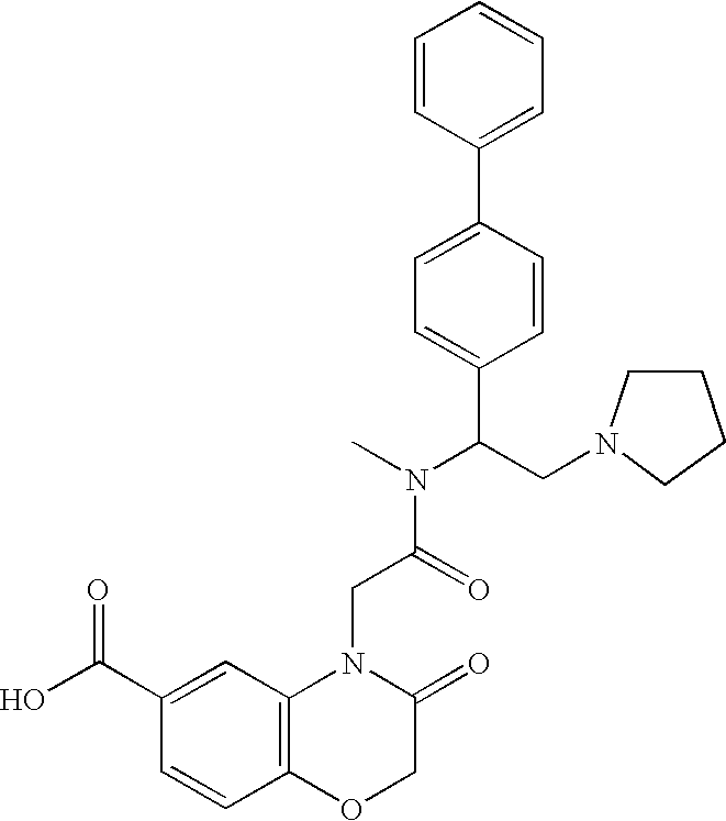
N1(CC(=O)N(C)C(CN2CCCC2)C2=CC=C(C3=CC=CC=C3)C=C2)C2=C(OCC1=O)C=CC(C(O)=O)=C2
